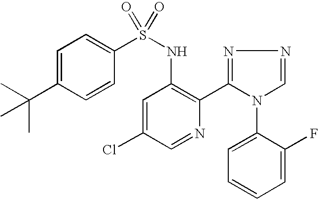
C1=C(C(C)(C)C)C=CC(S(NC2=C(C3=NN=CN3C3=CC=CC=C3F)N=CC(Cl)=C2)(=O)=O)=C1
